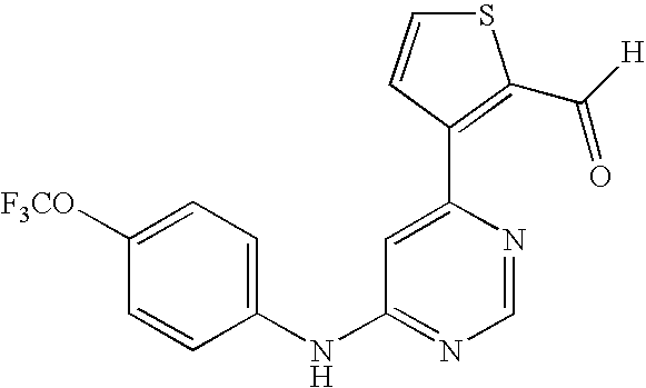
C1(NC2=NC=NC(C3=C(C([H])=O)SC=C3)=C2)=CC=C([F3CO])C=C1
